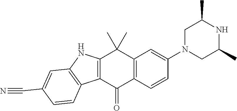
C12=C(C(=O)C3=C(C1(C)C)C=C(N1CC(C)NC(C)C1)C=C3)C1=C(N2)C=C(C#N)C=C1
